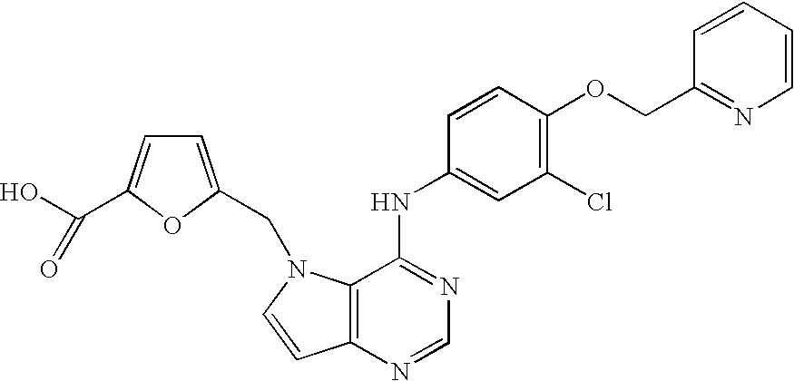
C1=CC=CC(COC2=C(Cl)C=C(NC3=NC=NC4=C3N(CC3=CC=C(C(O)=O)O3)C=C4)C=C2)=N1
